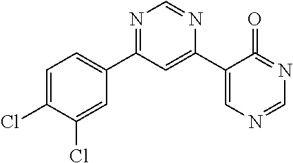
N1=C(C2=CC=C(Cl)C(Cl)=C2)C=C(C2=CN=CN=C2=O)N=C1
